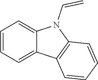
C1=CC=C2C(=C1)N(C=C)C1=C2C=CC=C1
